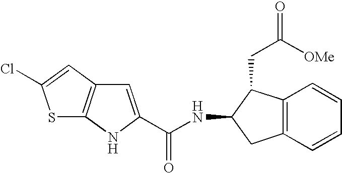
C12=C(C=CC=C1)CC(NC(=O)C1=CC3=C(N1)SC(Cl)=C3)C2CC([OMe])=O
